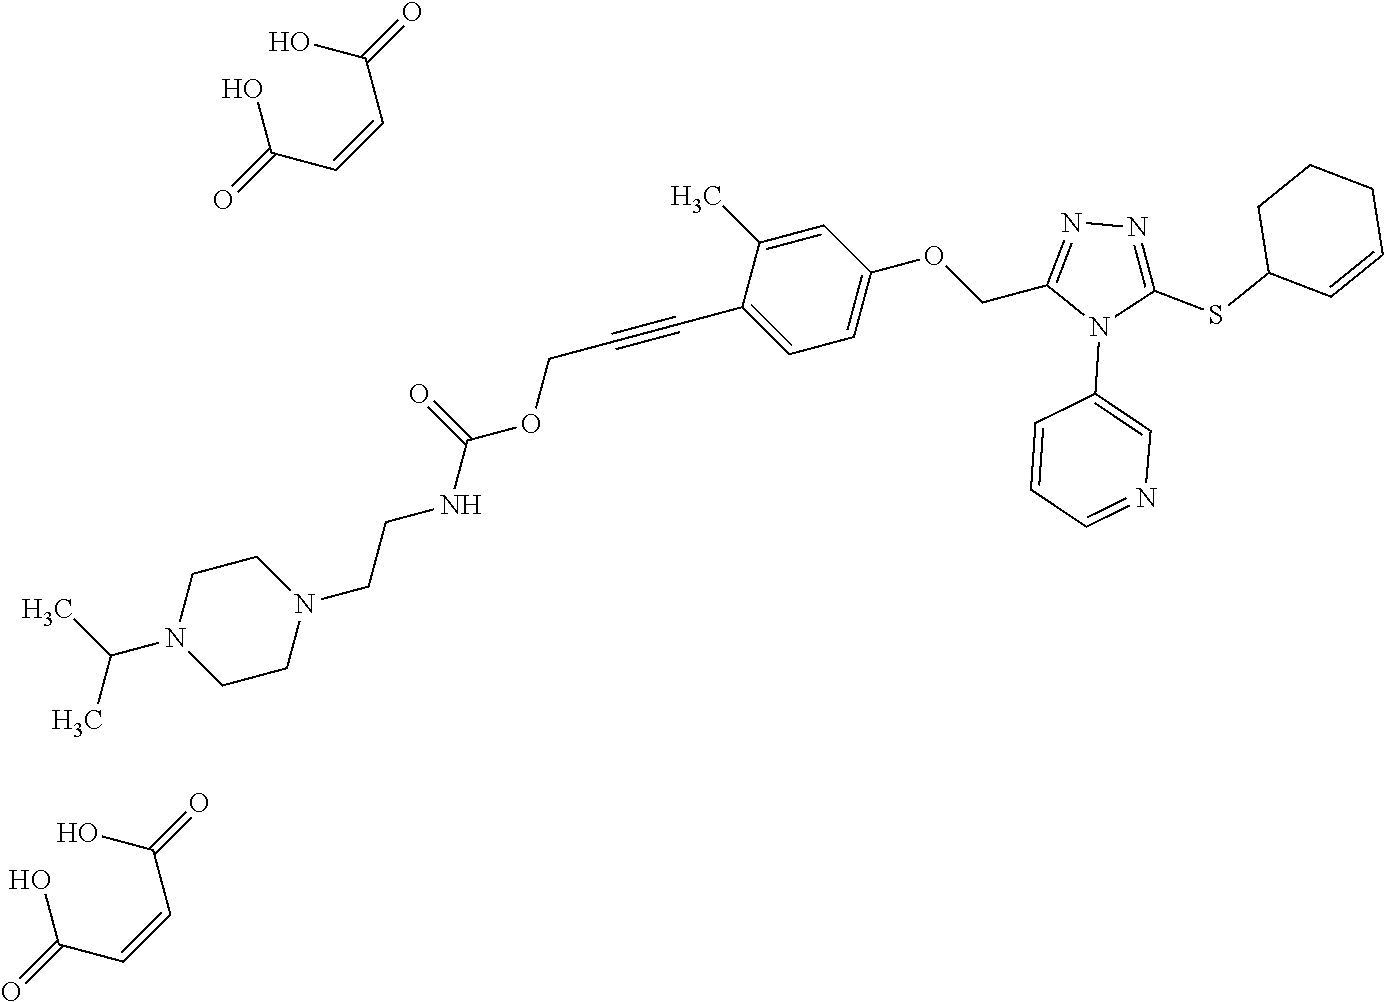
C1=C(C)C(C#CCOC(NCCN2CCN(C(C)C)CC2)=O)=CC=C1OCC1=NN=C(SC2C=CCCC2)N1C1=CN=CC=C1.OC(C=CC(O)=O)=O.OC(C=CC(O)=O)=O
